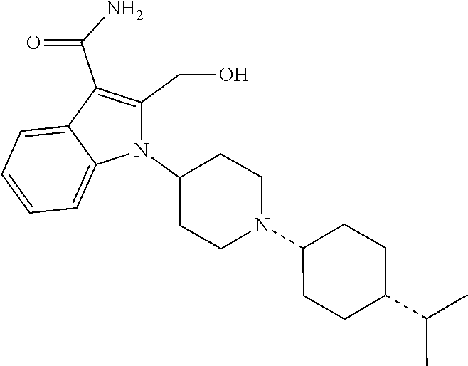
N1(C2CCN(C3CCC(C(C)C)CC3)CC2)C(CO)=C(C(N)=O)C2=CC=CC=C12
